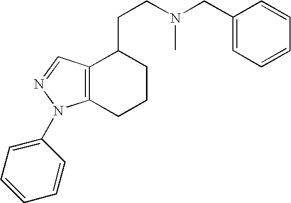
C12=C(N(C3=CC=CC=C3)N=C1)CCCC2CCN(C)CC1=CC=CC=C1
